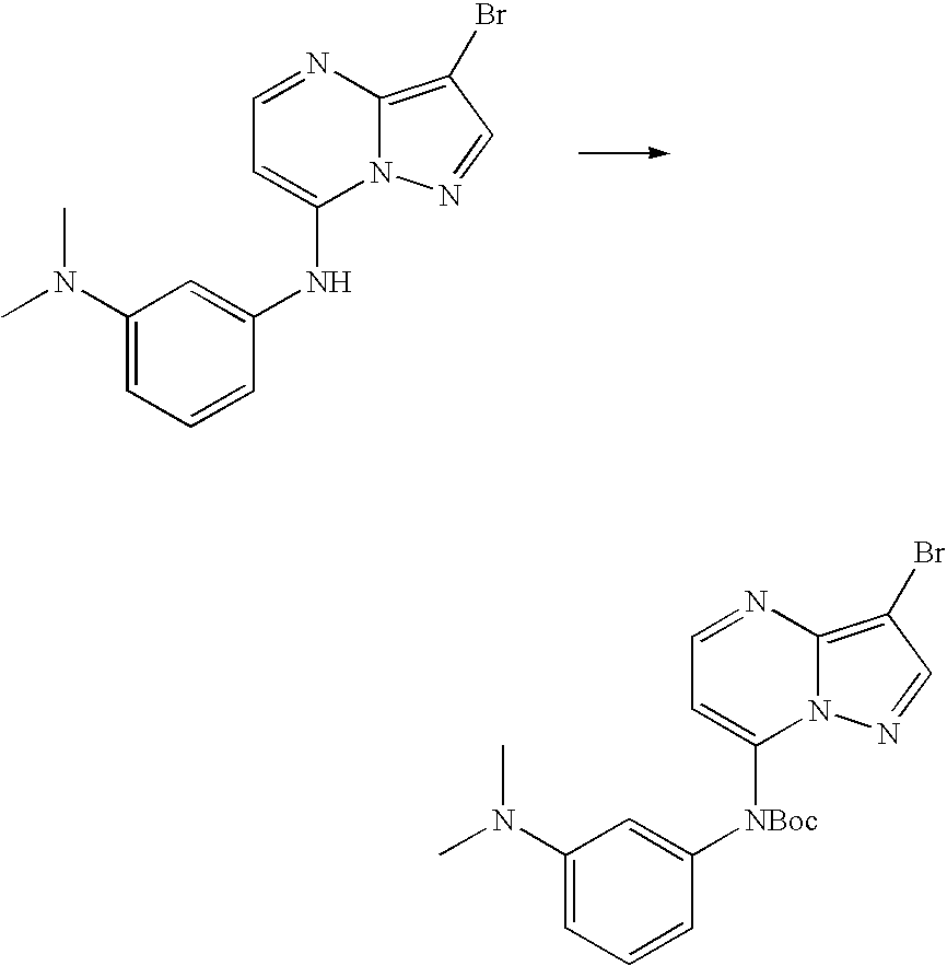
C1(N(C)C)=CC=CC(NC2=CC=NC3=C(Br)C=NN23)=C1.C1(N(C)C)=CC=CC([NBoc]C2=CC=NC3=C(Br)C=NN23)=C1
